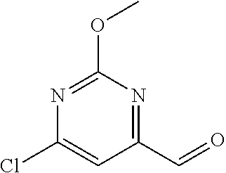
C1(Cl)=CC(C=O)=NC(OC)=N1
